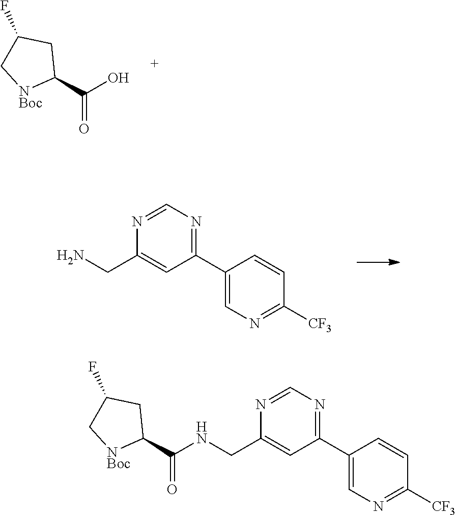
C1(C(O)=O)CC(F)C[NBoc]1.C1=NC(CN)=CC(C2=CN=C([CF3])C=C2)=N1.C1=NC(CNC(C2CC(F)C[NBoc]2)=O)=CC(C2=CN=C([CF3])C=C2)=N1
